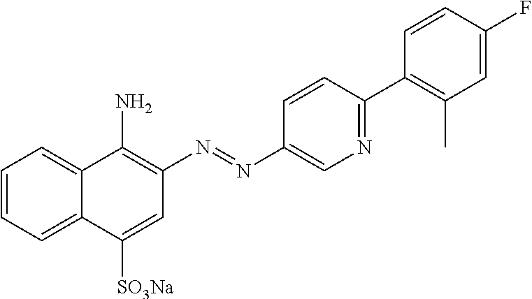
C1=CC=C2C(=C1)C(N)=C(N=NC1=CN=C(C3=C(C)C=C(F)C=C3)C=C1)C=C2[SO3Na]
